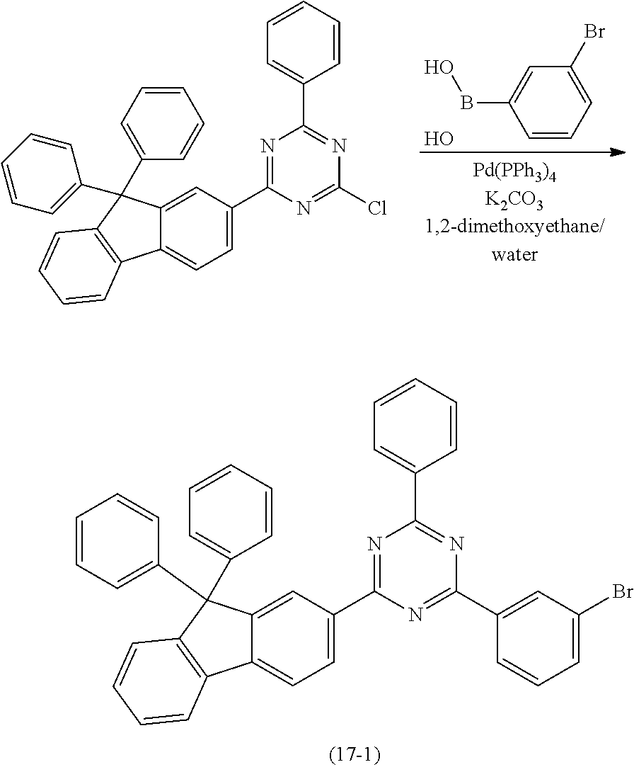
C12=CC=C(C3=NC(C4=CC=CC=C4)=NC(Cl)=N3)C=C1C(C1=CC=CC=C1)(C1=CC=CC=C1)C1=C2C=CC=C1.C1=CC=C(Br)C=C1BO.O.C12=CC=C(C3=NC(C4=CC=CC=C4)=NC(C4=CC(Br)=CC=C4)=N3)C=C1C(C1=CC=CC=C1)(C1=CC=CC=C1)C1=C2C=CC=C1
